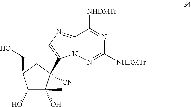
C12=NC=C(C3([CN])C(C)(O)C(O)C(CO)C3)N1N=C([NHDMTr])N=C2[NHDMTr]
